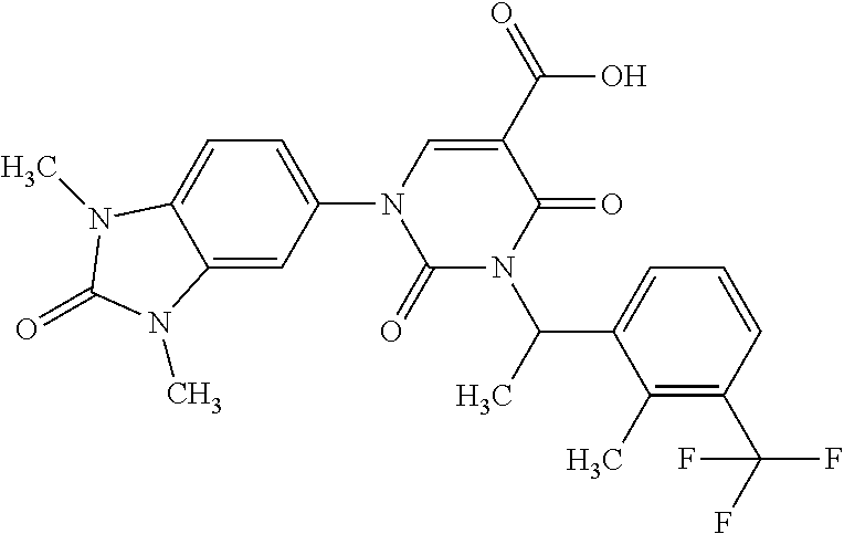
C1(=O)N(C(C2=CC=CC(C(F)(F)F)=C2C)C)C(=O)C(C(=O)O)=CN1C1=CC=C2C(=C1)N(C)C(=O)N2C
